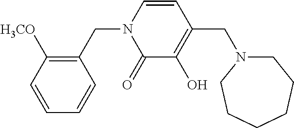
C1(CN2C(=O)C(O)=C(CN3CCCCCC3)C=C2)=C([H3CO])C=CC=C1
